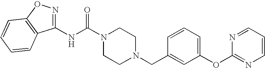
N(C(N1CCN(CC2=CC(OC3=NC=CC=N3)=CC=C2)CC1)=O)C1=NOC2=C1C=CC=C2
